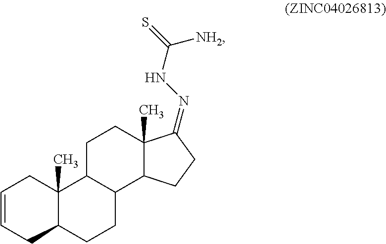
C1=CCC2C(C)(C1)C1C(CC2)C2C(C)(CC1)C(=NNC([NH2])=S)CC2
